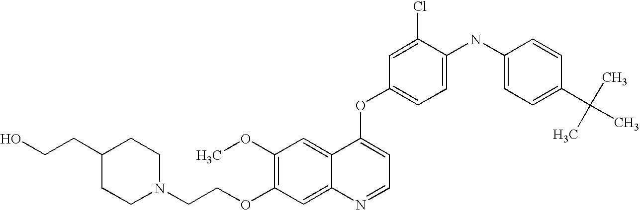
C1(Cl)=CC(OC2=CC=NC3=CC(OCCN4CCC(CCO)CC4)=C(OC)C=C23)=CC=C1NC1=CC=C(C(C)(C)C)C=C1
